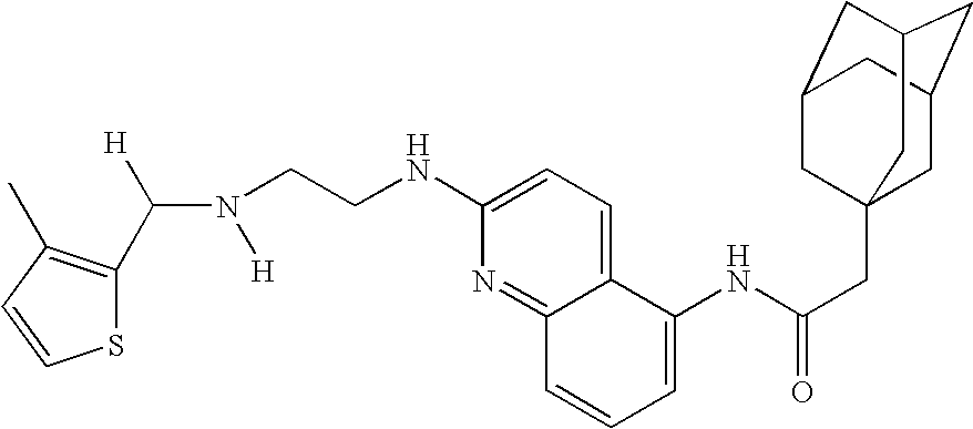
C(N([H])CCNC1=CC=C2C(=N1)C=CC=C2NC(CC12CC3CC(CC(C1)C3)C2)=O)([H])C1=C(C)C=CS1
